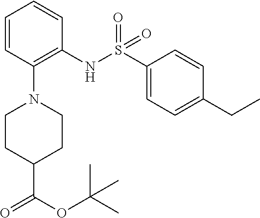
C(=O)(C1CCN(C2=C(NS(=O)(C3=CC=C(CC)C=C3)=O)C=CC=C2)CC1)OC(C)(C)C
